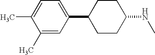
CC1=CC=C(C2CCC(NC)CC2)C=C1C
